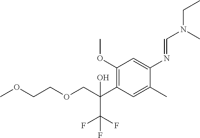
C1(OC)=C(C(COCCOC)(O)C(F)(F)F)C=C(C)C(N=CN(CC)C)=C1
